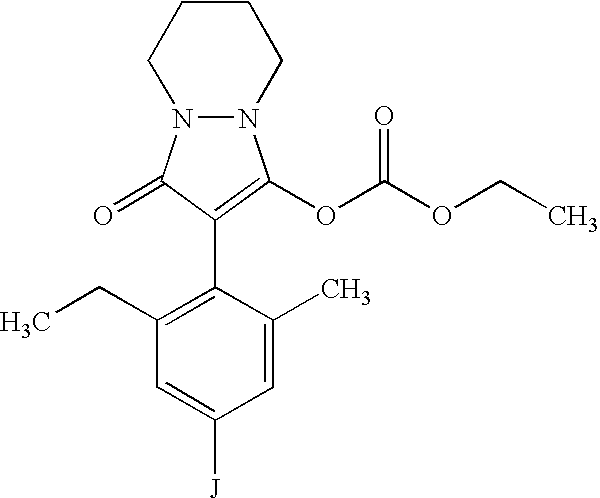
C1=C(C)C(C2=C(OC(OCC)=O)N3N(C2=O)CCCC3)=C(CC)C=C1[J]
